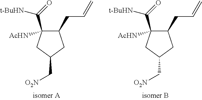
C1(CC=C)C(C(=O)[t-BuHN])([AcHN])CC(C[O2N])C1.C1(CC=C)C(C(=O)[t-BuHN])([AcHN])CC(C[O2N])C1
